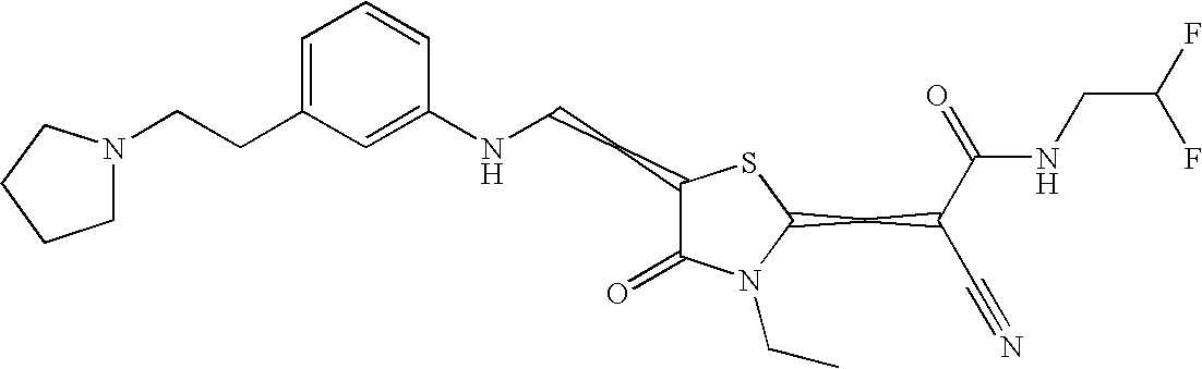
C1(NCCC2C(=O)N(CC)C(CC(C(=O)NCC(F)F)C#N)S2)=CC(CCN2CCCC2)=CC=C1
